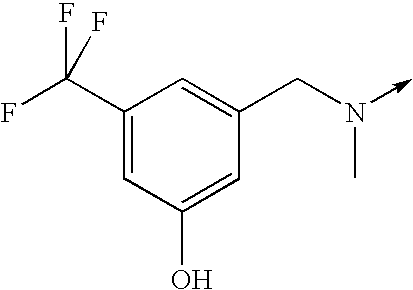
C1(C(F)(F)F)=CC(O)=CC(CN(->C)C)=C1
